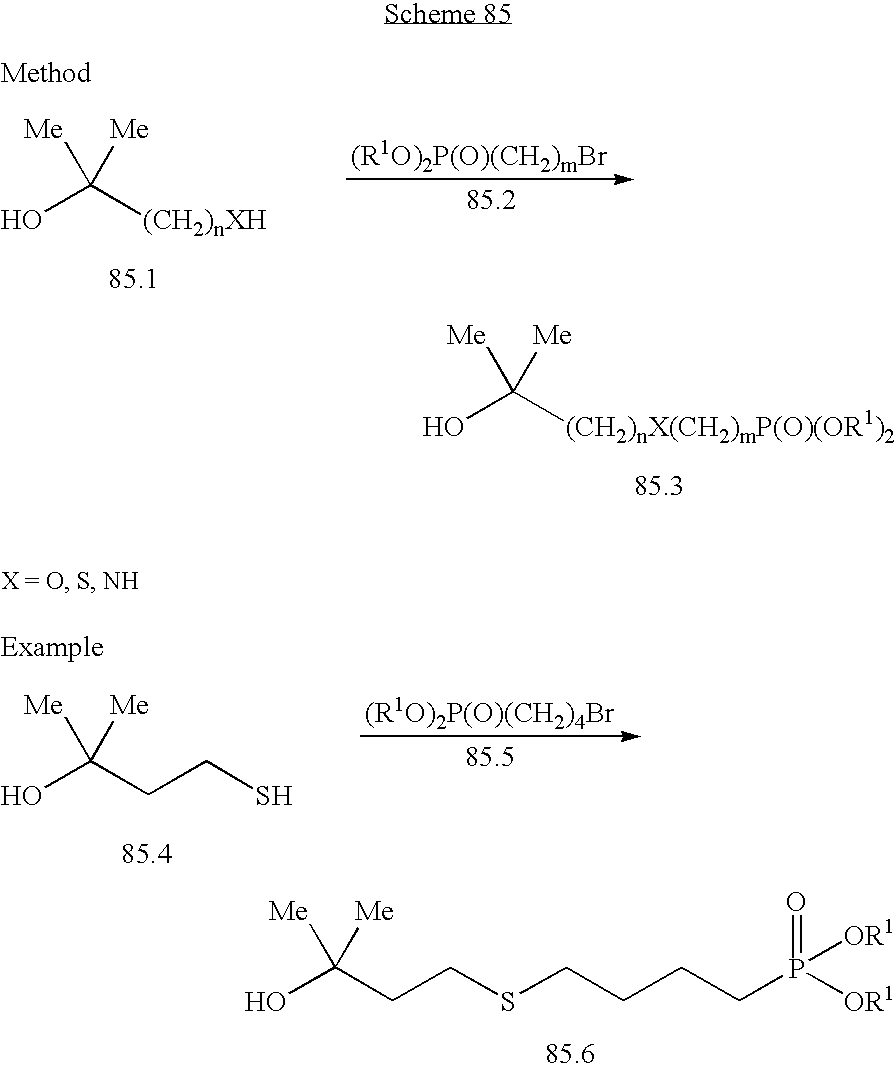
OC([(CH2)nX(CH2)mP(O)(OR1)2])([Me])[Me].OC(CCSCCCCP([OR1])([OR1])=O)([Me])[Me].OC(CCS)([Me])[Me].OC([(CH2)nXH])([Me])[Me]
